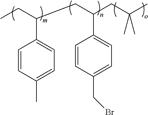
CCC(CC(CC(C)(C)C)C1=CC=C(CBr)C=C1)C1=CC=C(C)C=C1
